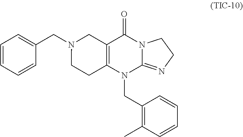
C1=CC=CC(CN2CC3=C(CC2)N(CC2=C(C)C=CC=C2)C2=NCCN2C3=O)=C1
